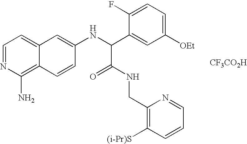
C1=NC(N)=C2C(=C1)C=C(NC(C1=CC([OEt])=CC=C1F)C(=O)NCC1=C([(i-Pr)S])C=CC=N1)C=C2.[CF3CO2H]
